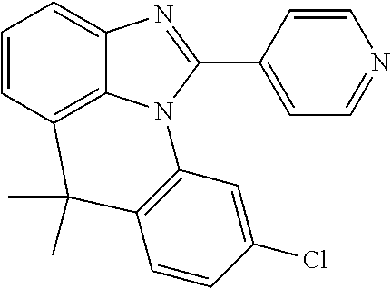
C1=CC2=C3C(=C1)N=C(C1=CC=NC=C1)N3C1=C(C=CC(Cl)=C1)C2(C)C
